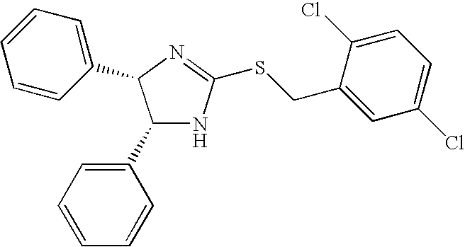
C1(C2=CC=CC=C2)NC(SCC2=CC(Cl)=CC=C2Cl)=NC1C1=CC=CC=C1
